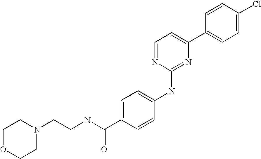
C1=CC(C2=CC=NC(NC3=CC=C(C(NCCN4CCOCC4)=O)C=C3)=N2)=CC=C1Cl
